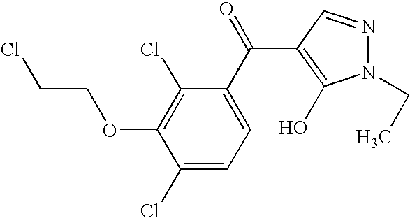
C1(Cl)=CC=C(C(=O)C2=C(O)N(CC)N=C2)C(Cl)=C1OCCCl
